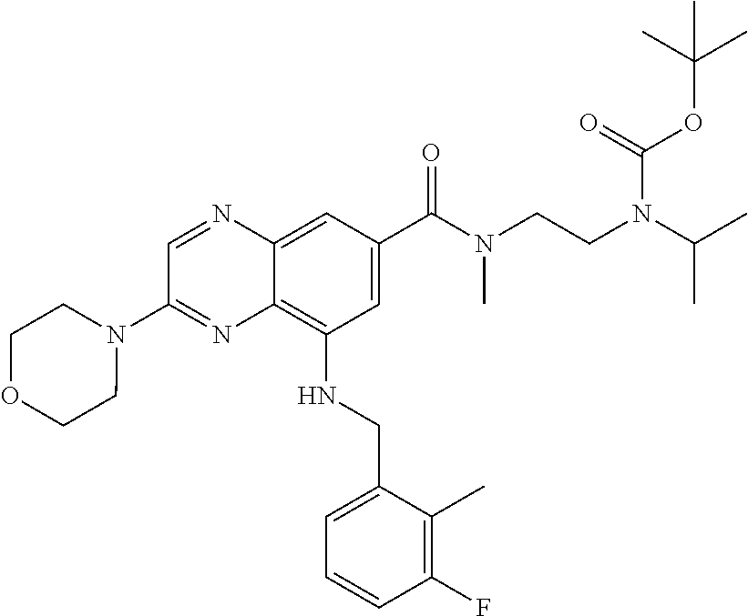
C1=C(C(N(CCN(C(C)C)C(OC(C)(C)C)=O)C)=O)C=C2C(=C1NCC1=CC=CC(F)=C1C)N=C(N1CCOCC1)C=N2
